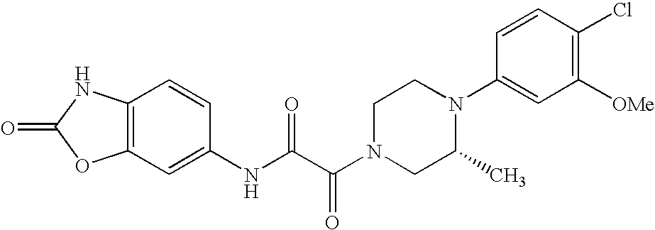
O=C1OC2=C(N1)C=CC(NC(C(N1CC(C)N(C3=CC([OMe])=C(Cl)C=C3)CC1)=O)=O)=C2
